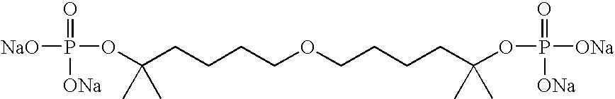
[ONa]P(OC(CCCCOCCCCC(OP([ONa])(=O)[ONa])(C)C)(C)C)(=O)[ONa]
